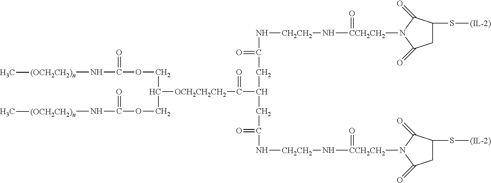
N([CH2CH2]N[CCH2CH2](N1C(=O)CC(S[(IL-2)])C1=O)=O)C(CC(CC(=O)N[CH2CH2]N[CCH2CH2](N1C(=O)CC(S[(IL-2)])C1=O)=O)C(=O)[OCH2CH2CH2]C(COC(N[(OCH2CH2)n]C)=O)COC(N[(OCH2CH2)n]C)=O)=O
